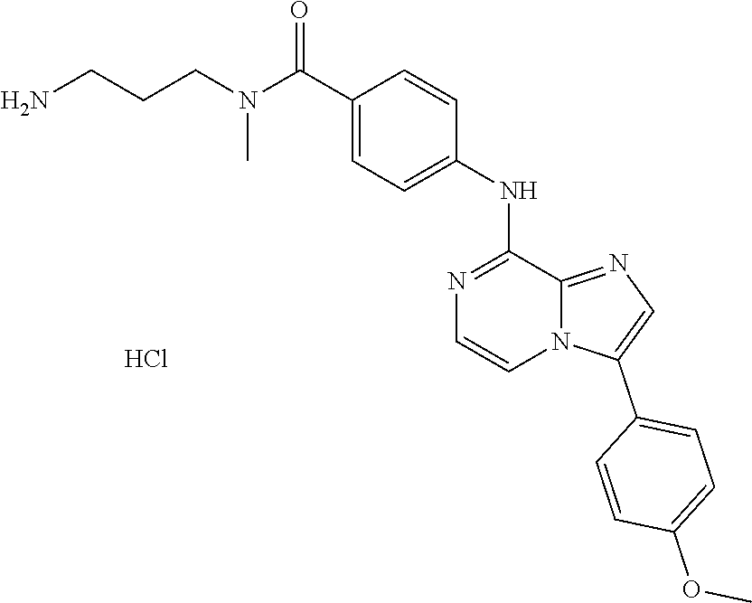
C1=C(NC2=NC=CN3C2=NC=C3C2=CC=C(OC)C=C2)C=CC(C(N(CCCN)C)=O)=C1.Cl
